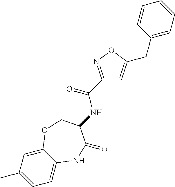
C1=C2C(=CC(C)=C1)OCC(NC(C1=NOC(CC3=CC=CC=C3)=C1)=O)C(=O)N2
